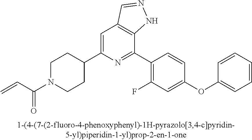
C1N(C(C=C)=O)CCC(C2=CC3=C(C(C4=C(F)C=C(OC5=CC=CC=C5)C=C4)=N2)NN=C3)C1
